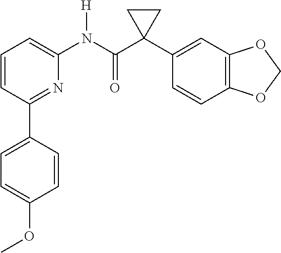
C1=CC(C2=CC=C(OC)C=C2)=NC(N(C(C2(C3=CC4=C(C=C3)OCO4)CC2)=O)[H])=C1
